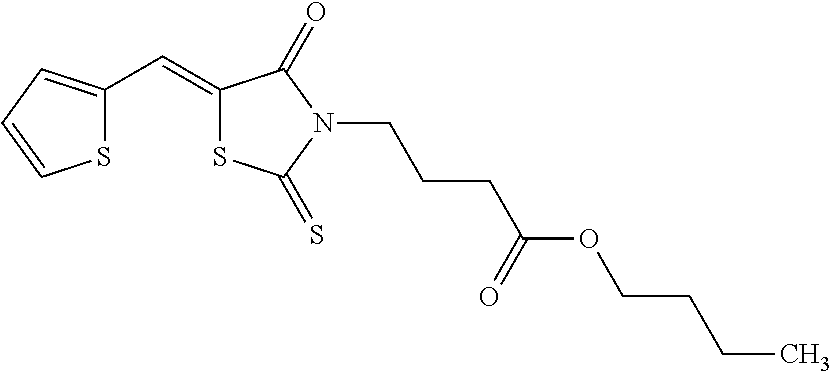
S1C(C=C2SC(=S)N(CCCC(OCCCC)=O)C2=O)=CC=C1
